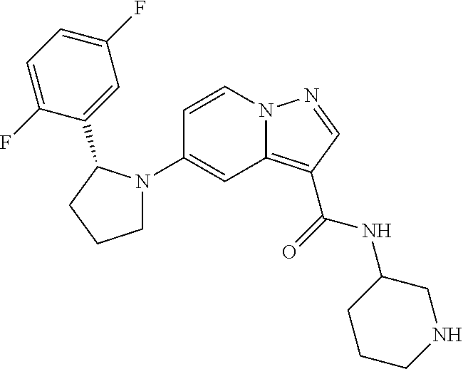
C1(N2CCCC2C2=CC(F)=CC=C2F)=CC2=C(C(=O)NC3CCCNC3)C=NN2C=C1
